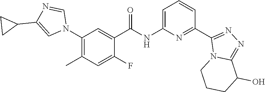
C1(N2C=NC(C3CC3)=C2)=C(C)C=C(F)C(C(NC2=CC=CC(C3=NN=C4N3CCCC4O)=N2)=O)=C1
